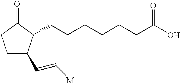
C1C(C=C[M])C(CCCCCCC(O)=O)C(=O)C1
